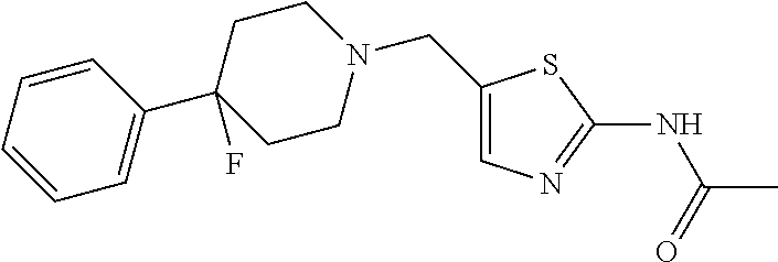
C1(CN2CCC(C3=CC=CC=C3)(F)CC2)=CN=C(NC(C)=O)S1
